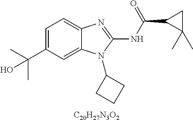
C1=C(C(C)(C)O)C=C2C(=C1)N=C(NC(=O)C1C(C)(C)C1)N2C1CCC1.[C20H27N3O2]
